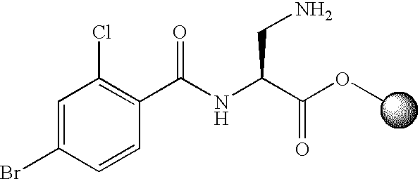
C1=C(Br)C=CC(C(NC(C(OC)=O)CN)=O)=C1Cl
